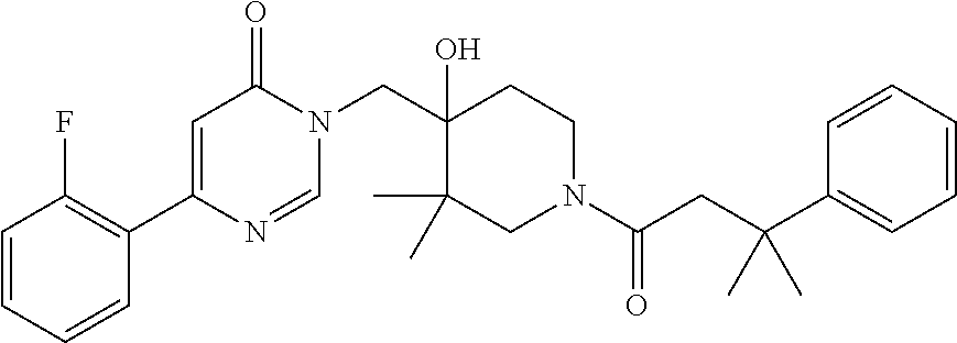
C1=NC(C2=C(F)C=CC=C2)=CC(=O)N1CC1(O)C(C)(C)CN(C(=O)CC(C2=CC=CC=C2)(C)C)CC1
